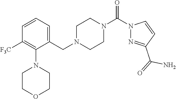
C1([F3C])=C(N2CCOCC2)C(CN2CCN(C(N3N=C(C(=O)N)C=C3)=O)CC2)=CC=C1
